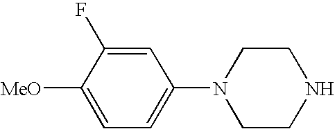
C1=C([MeO])C(F)=CC(N2CCNCC2)=C1
